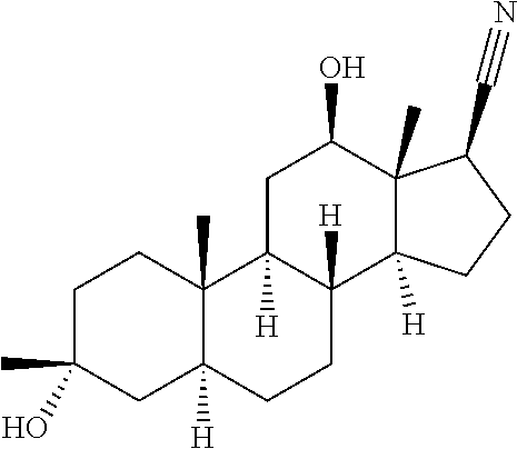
C1C(C)(O)CC2([H])C(C)(C1)C1([H])C([H])(CC2)C2([H])C(C)(C(O)C1)C(C#N)CC2
